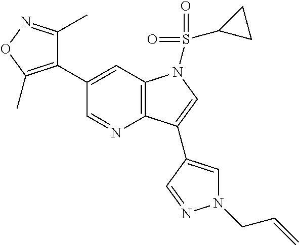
C12=C(C=C(C3=C(C)ON=C3C)C=N1)N(S(=O)(=O)C1CC1)C=C2C1=CN(CC=C)N=C1
